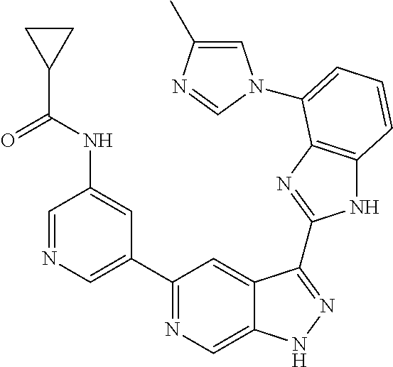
C1=NC=C(C2=NC=C3C(=C2)C(C2=NC4=C(N2)C=CC=C4N2C=C(C)N=C2)=NN3)C=C1NC(C1CC1)=O
